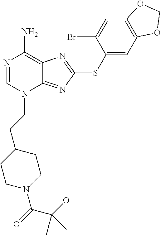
N1=CN(CCC2CCN(C(=O)C(O)(C)C)CC2)C2=NC(SC3=CC4=C(C=C3Br)OCO4)=NC2=C1N
